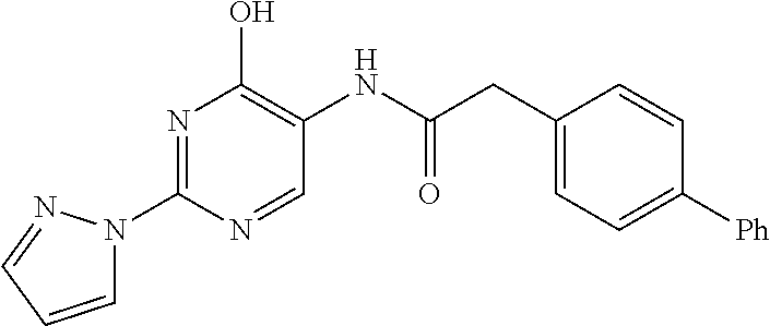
N1=C(N2C=CC=N2)N=CC(NC(CC2=CC=C([Ph])C=C2)=O)=C1O
